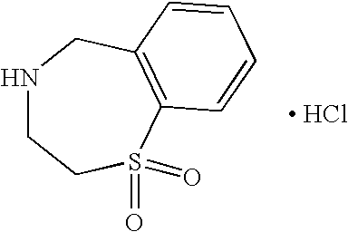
N1CCS(=O)(=O)C2=C(C1)C=CC=C2.[ HCl]
